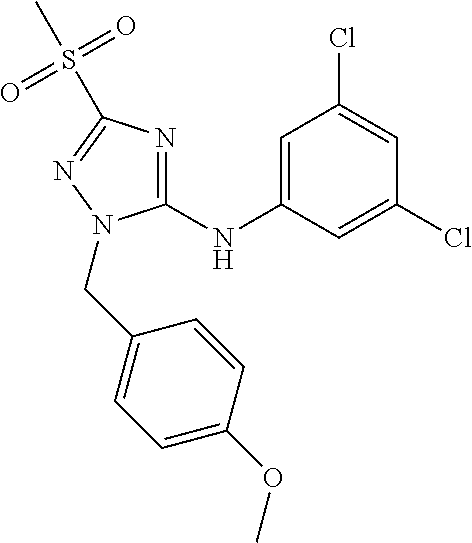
C1(NC2=CC(Cl)=CC(Cl)=C2)=NC(S(C)(=O)=O)=NN1CC1=CC=C(OC)C=C1
